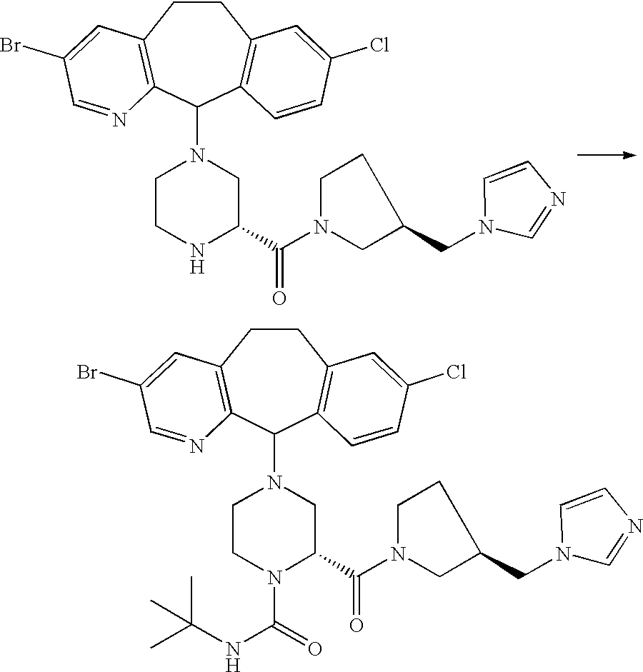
C1CC2=C(C(N3CCN(C(=O)NC(C)(C)C)C(C(N4CC(CN5C=NC=C5)CC4)=O)C3)C3=C1C=C(Cl)C=C3)N=CC(Br)=C2.C1CC2=C(C(N3CCNC(C(N4CC(CN5C=NC=C5)CC4)=O)C3)C3=C1C=C(Cl)C=C3)N=CC(Br)=C2
